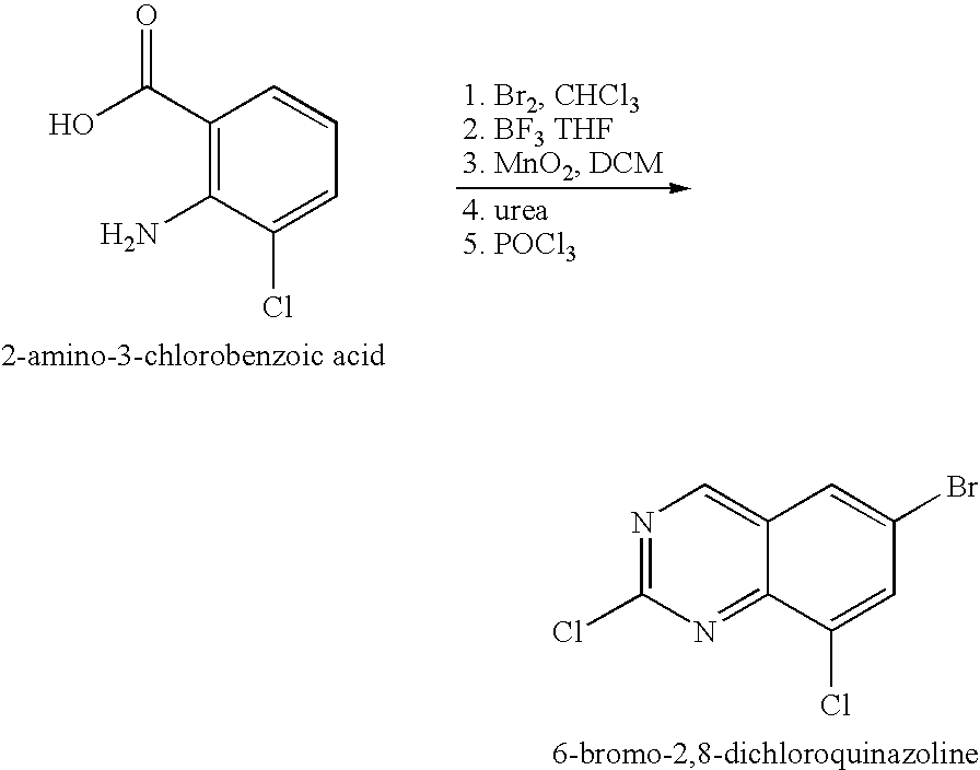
C1(C(O)=O)=C(N)C(Cl)=CC=C1.N1=C(Cl)N=C2C(=C1)C=C(Br)C=C2Cl
